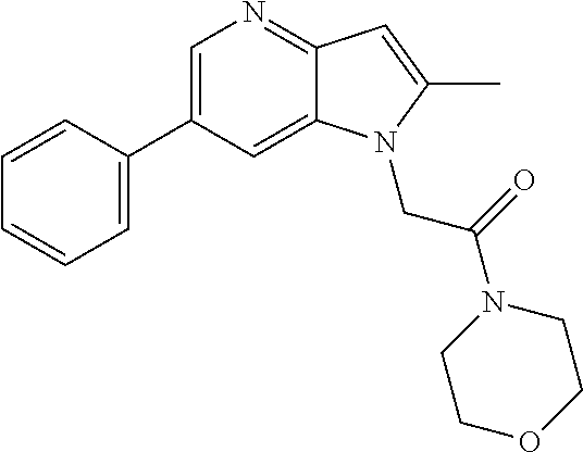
C1=C(C2=CC=CC=C2)C=C2C(=N1)C=C(C)N2CC(N1CCOCC1)=O
